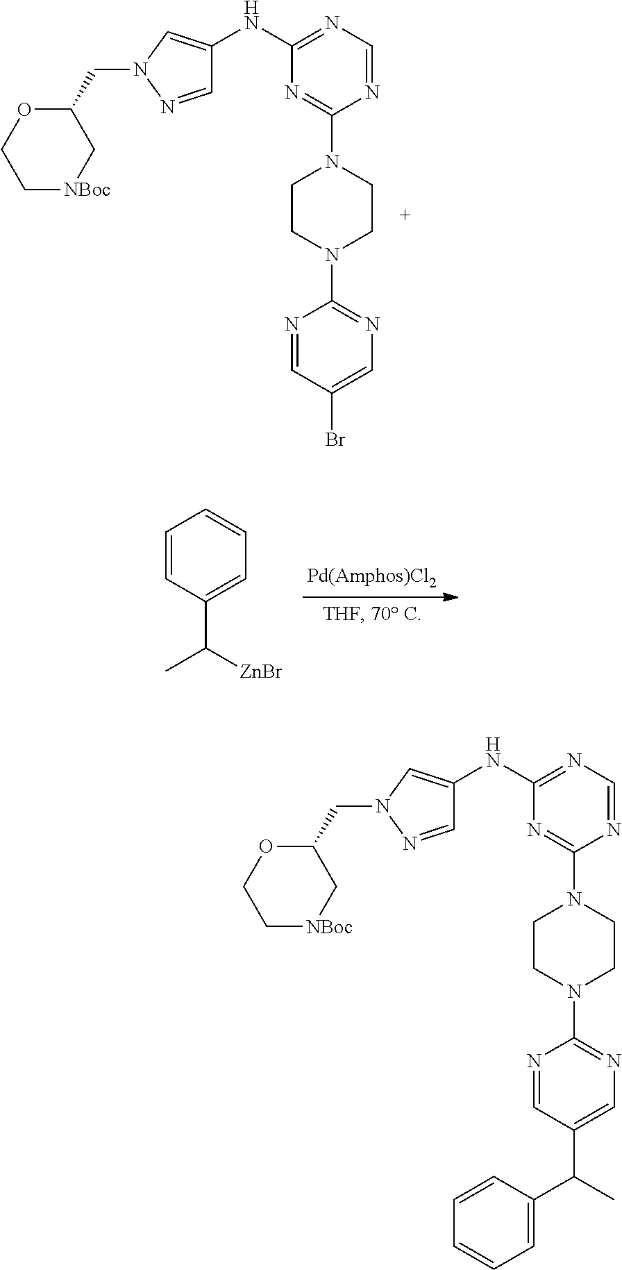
C1[NBoc]CC(CN2N=CC(NC3=NC=NC(N4CCN(C5=NC=C(C(C)C6=CC=CC=C6)C=N5)CC4)=N3)=C2)OC1.C1[NBoc]CC(CN2N=CC(NC3=NC=NC(N4CCN(C5=NC=C(Br)C=N5)CC4)=N3)=C2)OC1.C1=CC=C(C([ZnBr])C)C=C1
